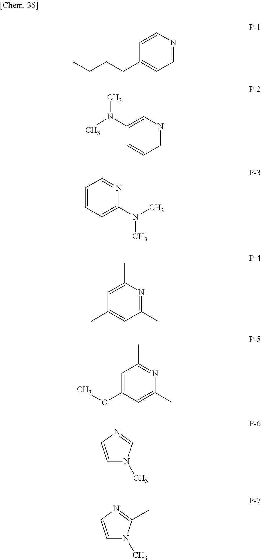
C1=CN=CC=C1CCCC.C1(N(C)C)=CN=CC=C1.C1=CC=C(N(C)C)N=C1.C1=C(C)N=C(C)C=C1C.C1=C(OC)C=C(C)N=C1C.C1=CN=CN1C.C1=CN=C(C)N1C
